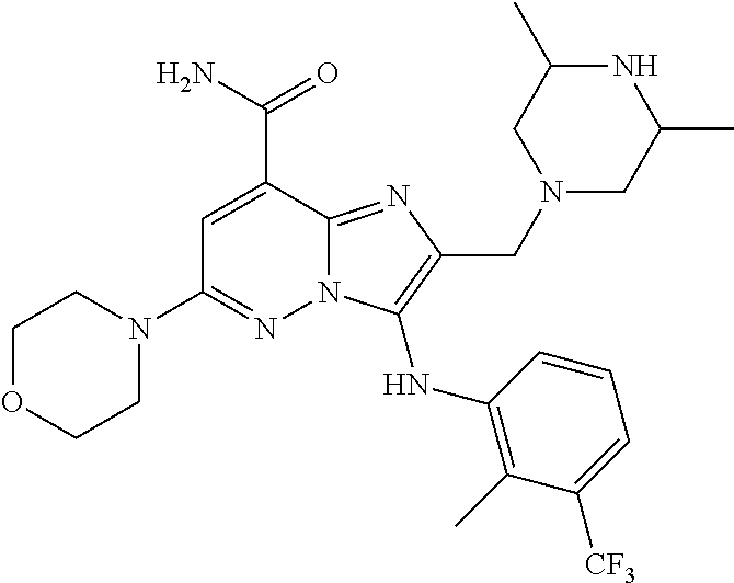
C1=C(C(N)=O)C2=NC(CN3CC(C)NC(C)C3)=C(NC3=C(C)C([CF3])=CC=C3)N2N=C1N1CCOCC1
